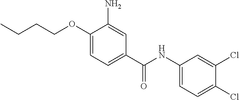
C1(OCCCC)=CC=C(C(NC2=CC=C(Cl)C(Cl)=C2)=O)C=C1N
